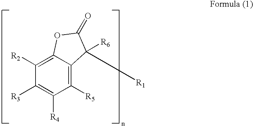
C1([R5])=C2C(=C([R2])C([R3])=C1[R4])OC(=O)C2([R6])[R1]
